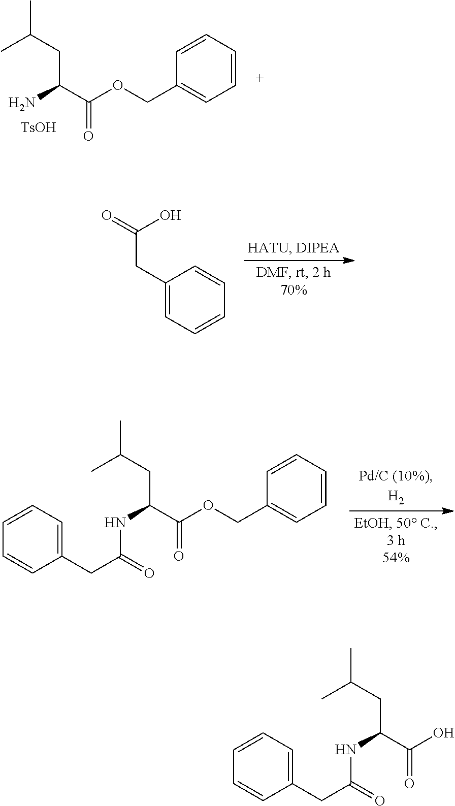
CC(CC(N)C(=O)OCC1=CC=CC=C1)C.[TsOH].C1(CC(O)=O)=CC=CC=C1.CC(CC(NC(CC1=CC=CC=C1)=O)C(=O)OCC1=CC=CC=C1)C.CC(CC(NC(CC1=CC=CC=C1)=O)C(=O)O)C
